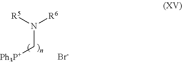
[R5]N([R6])C[Ph3P+].[Br-]
